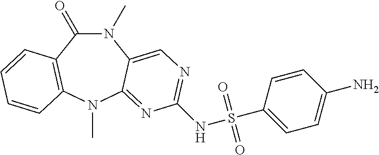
N1(C)C(=O)C2=C(N(C)C3=NC(NS(C4=CC=C(N)C=C4)(=O)=O)=NC=C13)C=CC=C2
